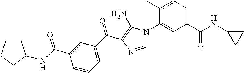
C1(C)=CC=C(C(NC2CC2)=O)C=C1N1C=NC(C(C2=CC=CC(C(=O)NC3CCCC3)=C2)=O)=C1N
